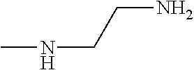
N(CCN)C
